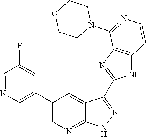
C1=NC=C(C2=CN=C3C(=C2)C(C2=NC4=C(N2)C=CN=C4N2CCOCC2)=NN3)C=C1F
